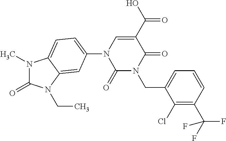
N1(C)C(=O)N(CC)C2=CC(N3C(=O)N(CC4=CC=CC(C(F)(F)F)=C4Cl)C(=O)C(C(=O)O)=C3)=CC=C12
